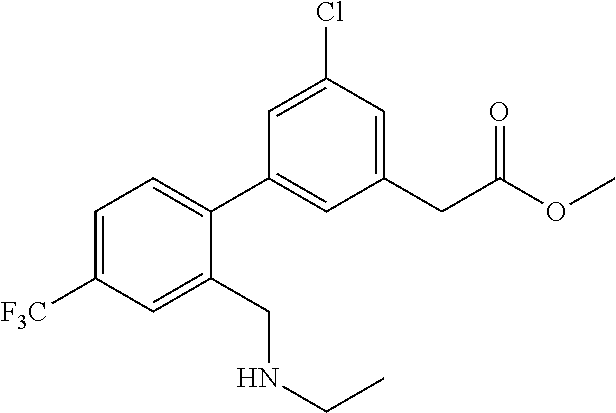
C1=C([F3C])C=C(CNCC)C(C2=CC(CC(OC)=O)=CC(Cl)=C2)=C1
